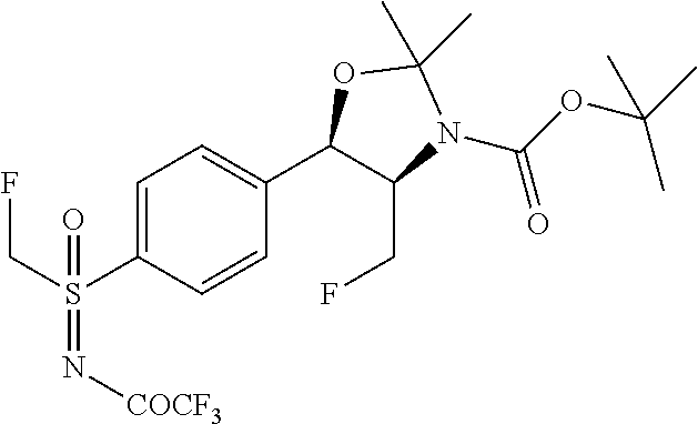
C1=C(S(CF)(=O)=N[COCF3])C=CC(C2C(CF)N(C(OC(C)(C)C)=O)C(C)(C)O2)=C1
